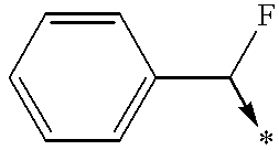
C1=CC=CC(C(->*)F)=C1
